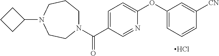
N1(C(C2=CC=C(OC3=CC=CC([CN])=C3)N=C2)=O)CCCN(C2CCC2)CC1.Cl
